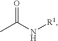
C(N[R1])(C)=O
